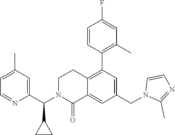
C1(C(N2C(=O)C3=CC(CN4C(C)=NC=C4)=CC(C4=C(C)C=C(F)C=C4)=C3CC2)C2CC2)=CC(C)=CC=N1
